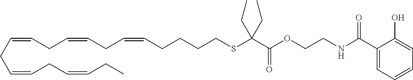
C(=CCC=CCC=CCC)CC=CCC=CCCCCSC(C(OCCNC(C1=CC=CC=C1O)=O)=O)(CC)CC
